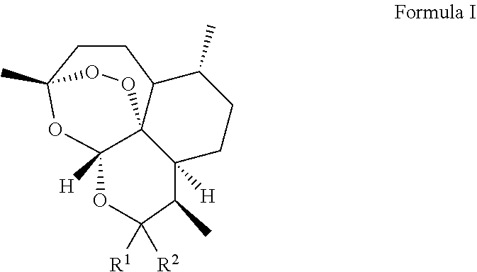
C12([H])OC([R1])([R2])C(C)C3([H])C14C(CCC(C)(O2)OO4)C(C)CC3
